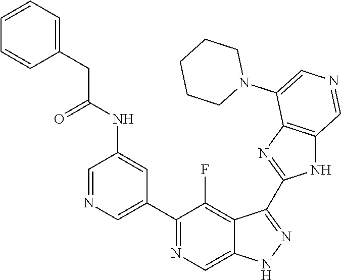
C1(C2=CN=CC(NC(=O)CC3=CC=CC=C3)=C2)=NC=C2C(=C1F)C(C1=NC3=C(N1)C=NC=C3N1CCCCC1)=NN2
